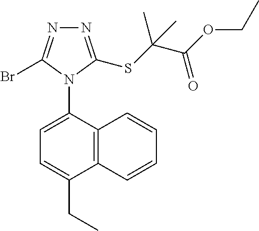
C12=C(C(N3C(Br)=NN=C3SC(C(OCC)=O)(C)C)=CC=C1CC)C=CC=C2
